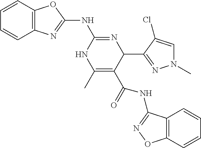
C1=CC2=C(C=C1)N=C(NC1=NC(C3=NN(C)C=C3Cl)C(C(=O)NC3=NOC4=C3C=CC=C4)=C(C)N1)O2
